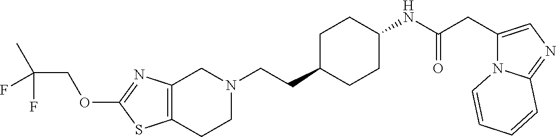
C12=C(CCN(CCC3CCC(NC(CC4=CN=C5N4C=CC=C5)=O)CC3)C1)SC(OCC(C)(F)F)=N2
